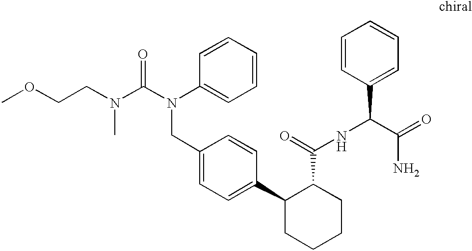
C1(CN(C(=O)N(C)CCOC)C2=CC=CC=C2)=CC=C(C2CCCCC2C(NC(C2=CC=CC=C2)C(=O)N)=O)C=C1
